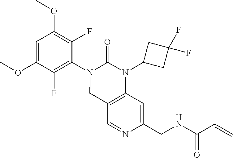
C1=C(OC)C(F)=C(N2CC3=C(N(C4CC(F)(F)C4)C2=O)C=C(CNC(C=C)=O)N=C3)C(F)=C1OC
